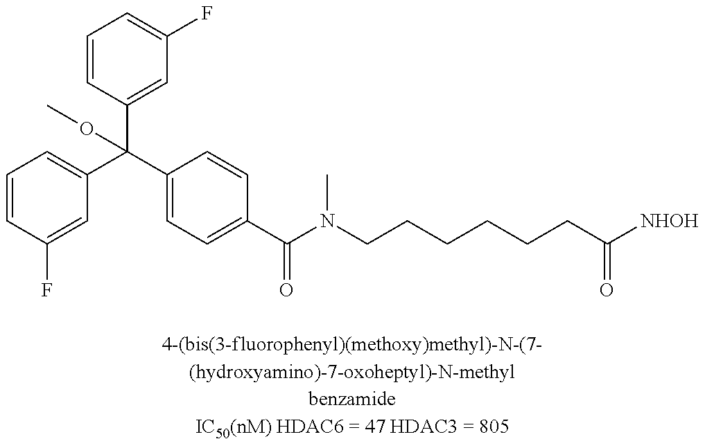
C1=CC(F)=CC(C(C2=CC=C(C(N(CCCCCCC([NHOH])=O)C)=O)C=C2)(C2=CC(F)=CC=C2)OC)=C1
